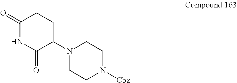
N1(C2C(=O)NC(=O)CC2)CCN([Cbz])CC1
